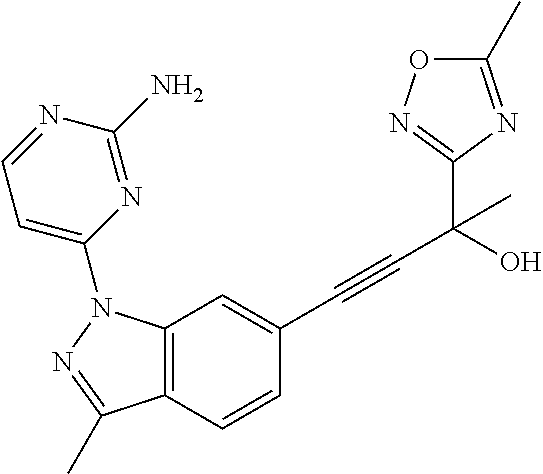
C12=C(C=CC(C#CC(C3=NOC(C)=N3)(C)O)=C1)C(C)=NN2C1=CC=NC(N)=N1
